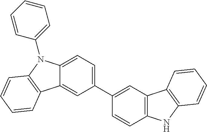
C12=CC=C(C3=CC4=C(C=C3)NC3=C4C=CC=C3)C=C1C1=C(N2C2=CC=CC=C2)C=CC=C1
